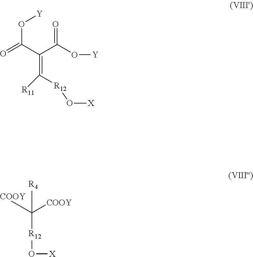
O=C(C(=C([R11])[R12]O[X])C(O[Y])=O)O[Y].[R4]C([COOY])([COOY])[R12]O[X]
